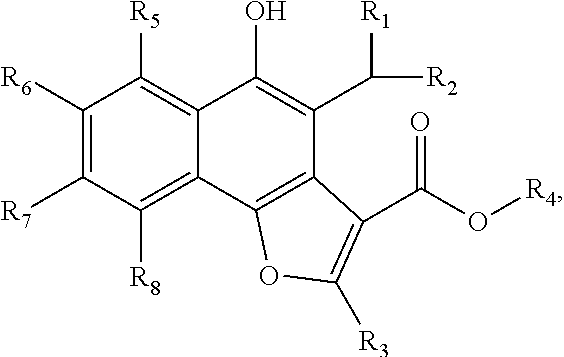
C1([R6])=C([R7])C([R8])=C2C(=C1[R5])C(O)=C(C([R1])[R2])C1=C2OC([R3])=C1C(O[R4])=O
